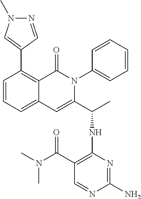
C1(C2=CN(C)N=C2)=C2C(=CC=C1)C=C(C(C)NC1=C(C(N(C)C)=O)C=NC(N)=N1)N(C1=CC=CC=C1)C2=O
